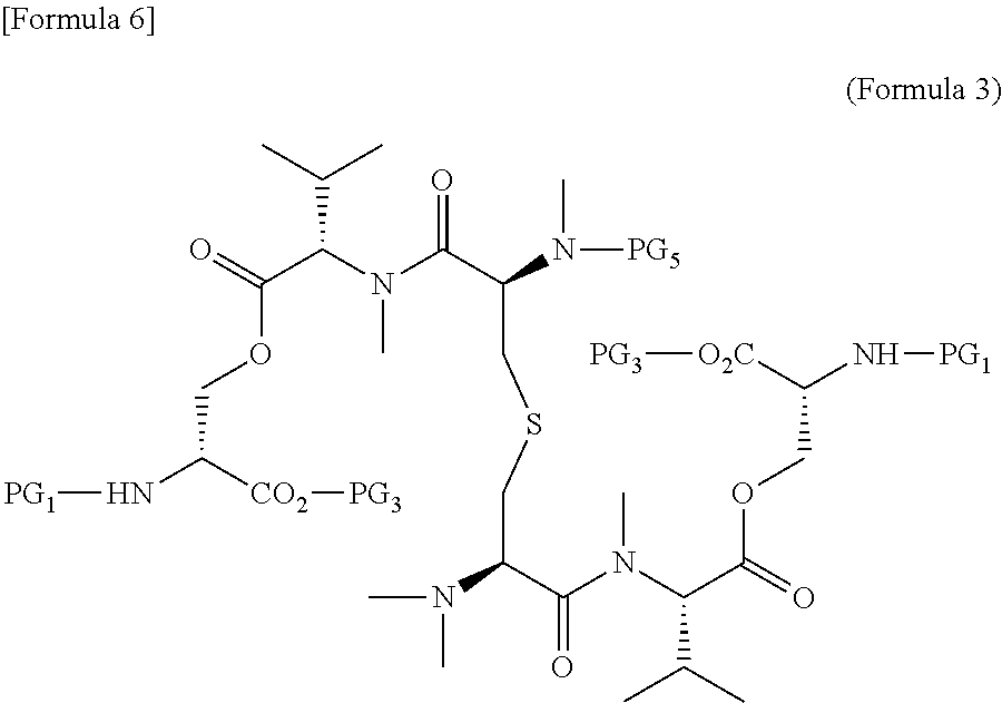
O=C(C(N(C(C(N([PG5])C)CSCC(N(C)C)C(N(C(C(=O)OCC(N[PG1])[O2C][PG3])C(C)C)C)=O)=O)C)C(C)C)OCC(N[PG1])[CO2][PG3]
